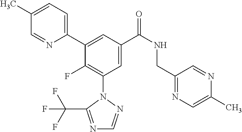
C1(C2=CC(C(NCC3=NC=C(C)N=C3)=O)=CC(N3N=CN=C3C(F)(F)F)=C2F)=CC=C(C)C=N1
